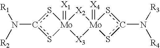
c1(N([R1])[R2])s[Mo]2(=[X1])(s1)[X3][Mo]1(=[X4])([X2]2)sc(N([R3])[R4])s1
